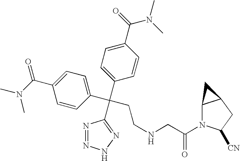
N1=NNN=C1C(CCNCC(=O)N1C2C(CC1[CN])C2)(C1=CC=C(C(=O)N(C)C)C=C1)C1=CC=C(C(N(C)C)=O)C=C1
